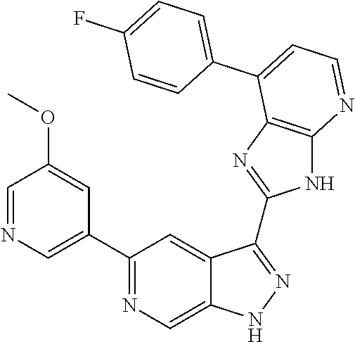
C1(C2=NC=C3C(=C2)C(C2=NC4=C(N2)N=CC=C4C2=CC=C(F)C=C2)=NN3)=CN=CC(OC)=C1
